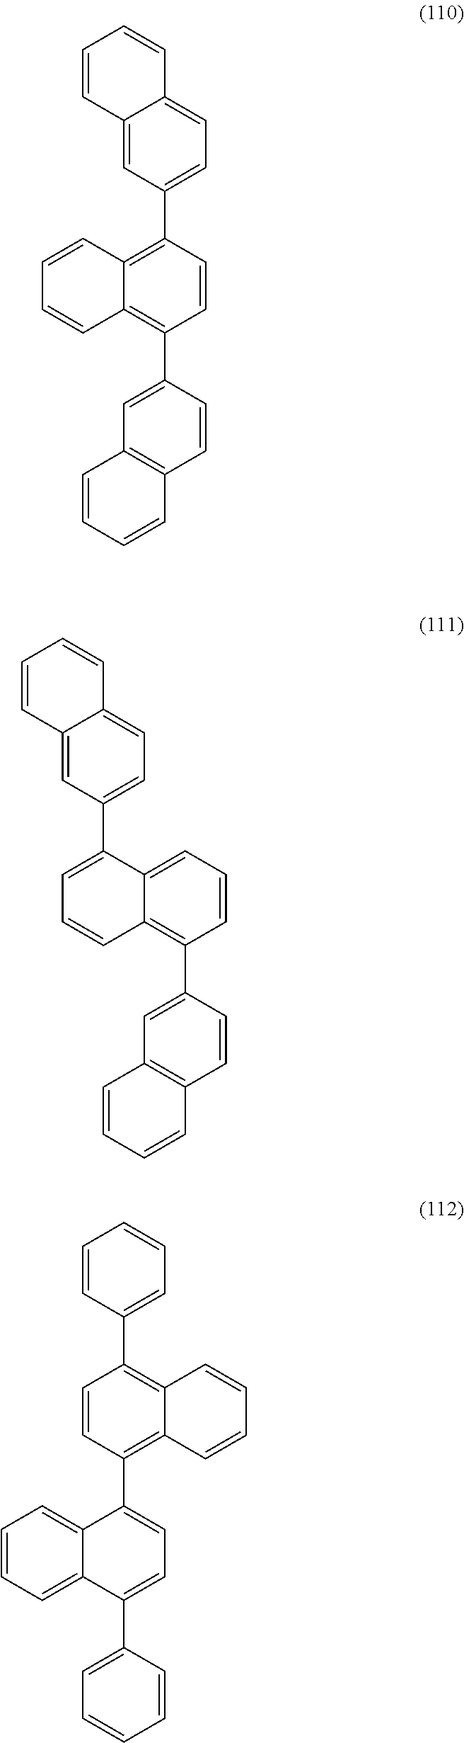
C1(C2=CC=C3C(=C2)C=CC=C3)=C2C(=C(C3=CC4=C(C=C3)C=CC=C4)C=C1)C=CC=C2.C1=C2C(=C(C3=CC4=C(C=C3)C=CC=C4)C=C1)C=CC=C2C1=CC=C2C(=C1)C=CC=C2.C1=CC(C2=CC=C(C3=CC=CC=C3)C3=CC=CC=C32)=C2C(=C1C1=CC=CC=C1)C=CC=C2
